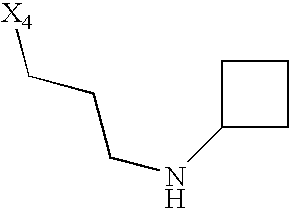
[X4]CCCNC1CCC1
